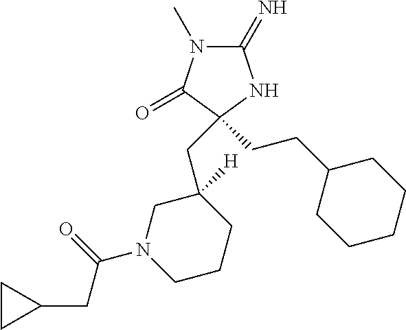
C1(=N)N(C)C(=O)C(CCC2CCCCC2)(CC2([H])CN(C(=O)CC3CC3)CCC2)N1
